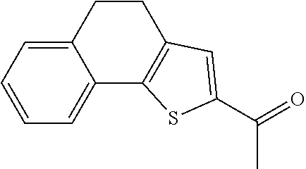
C12=CC=CC=C1C1=C(CC2)C=C(C(=O)C)S1
